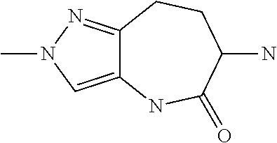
C12=CN(C)N=C1CCC(N)C(=O)N2
